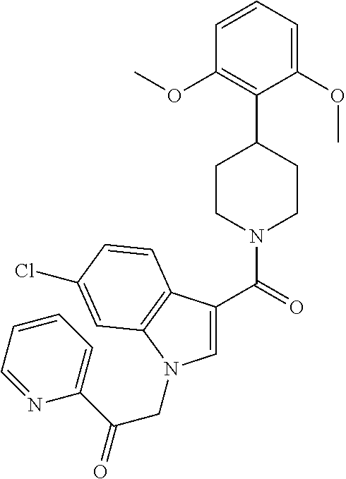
C1(C2CCN(C(=O)C3=CN(CC(=O)C4=CC=CC=N4)C4=C3C=CC(Cl)=C4)CC2)=C(OC)C=CC=C1OC
